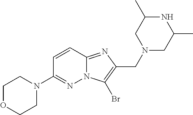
C1=CC2=NC(CN3CC(C)NC(C)C3)=C(Br)N2N=C1N1CCOCC1
